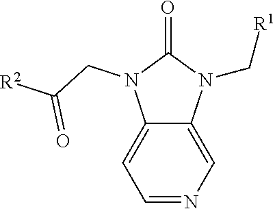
C1=NC=C2C(=C1)N(CC([R2])=O)C(=O)N2C[R1]
